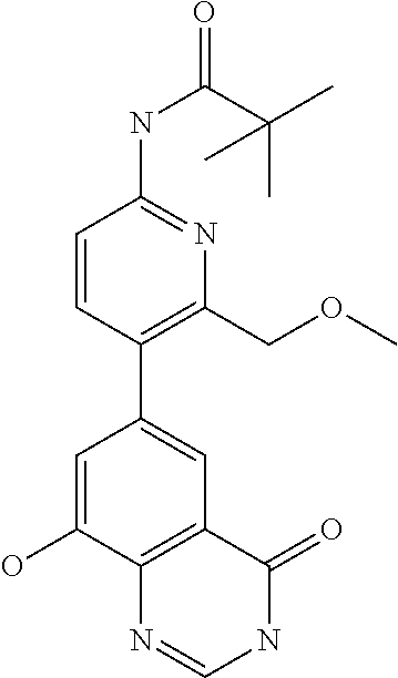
C1(C2=C(COC)N=C(NC(=O)C(C)(C)C)C=C2)=CC2=C(C(O)=C1)N=CNC2=O
